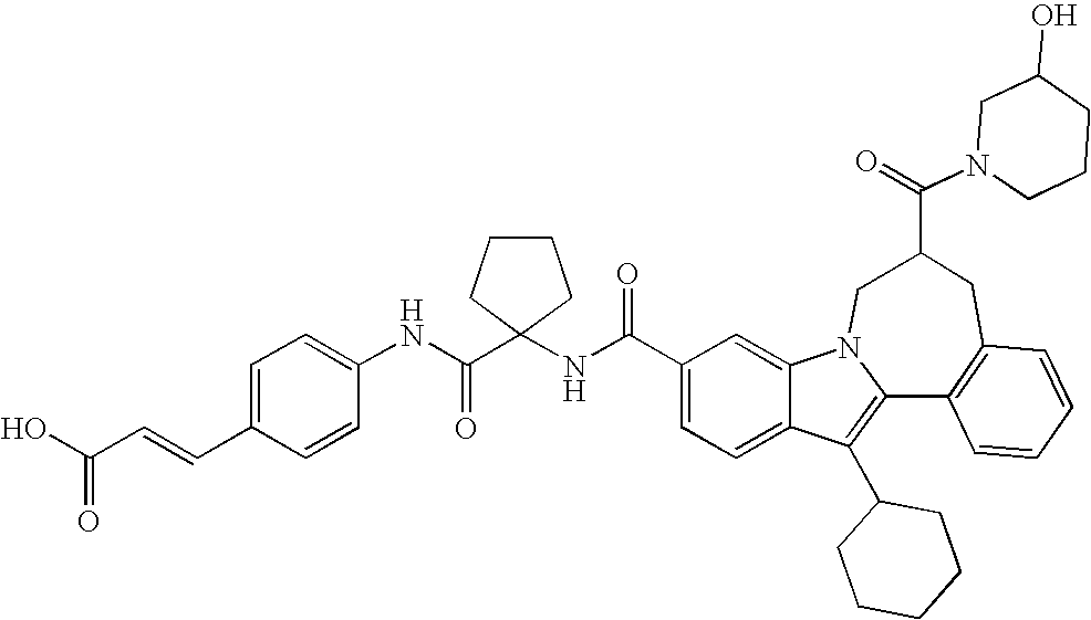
C1(C(NC2(C(NC3=CC=C(C=CC(O)=O)C=C3)=O)CCCC2)=O)=CC=C2C(=C1)N1C(=C2C2CCCCC2)C2=C(CC(C(=O)N3CCCC(O)C3)C1)C=CC=C2
